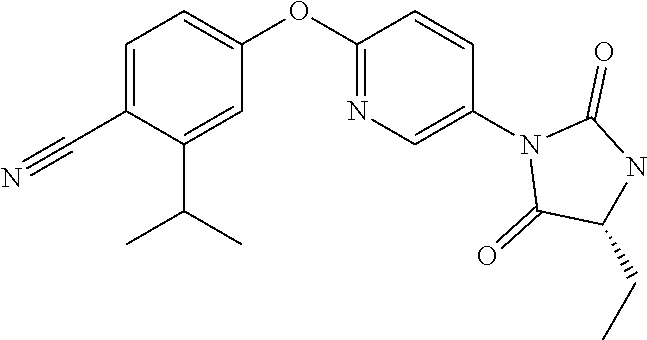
C1=C(C#N)C(C(C)C)=CC(OC2=NC=C(N3C(=O)C(CC)NC3=O)C=C2)=C1
